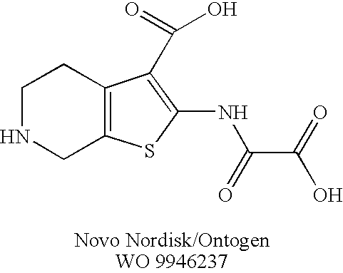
C1NCC2=C(C1)C(C(O)=O)=C(NC(=O)C(O)=O)S2
